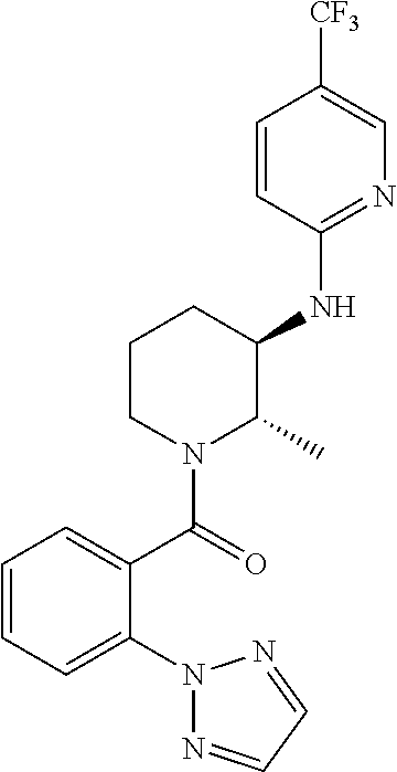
N1(C2=CC=CC=C2C(N2C(C)C(NC3=NC=C([CF3])C=C3)CCC2)=O)N=CC=N1
